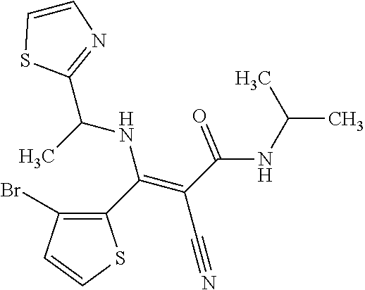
C1(C(=C(C#N)C(NC(C)C)=O)NC(C)C2=NC=CS2)=C(Br)C=CS1
